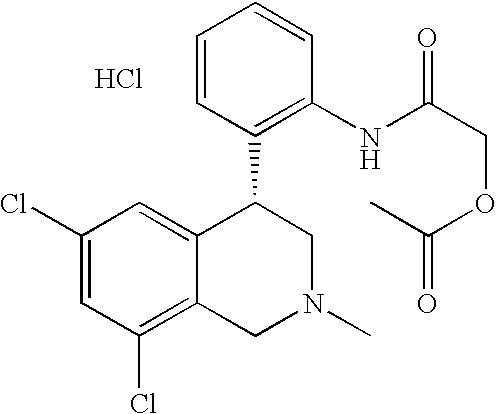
C1(Cl)=CC(Cl)=C2C(=C1)C(C1=C(NC(COC(C)=O)=O)C=CC=C1)CN(C)C2.Cl
